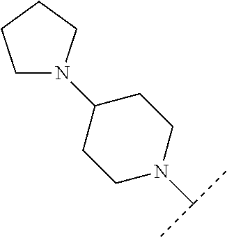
C1N(C(C)C)CCC(N2CCCC2)C1
